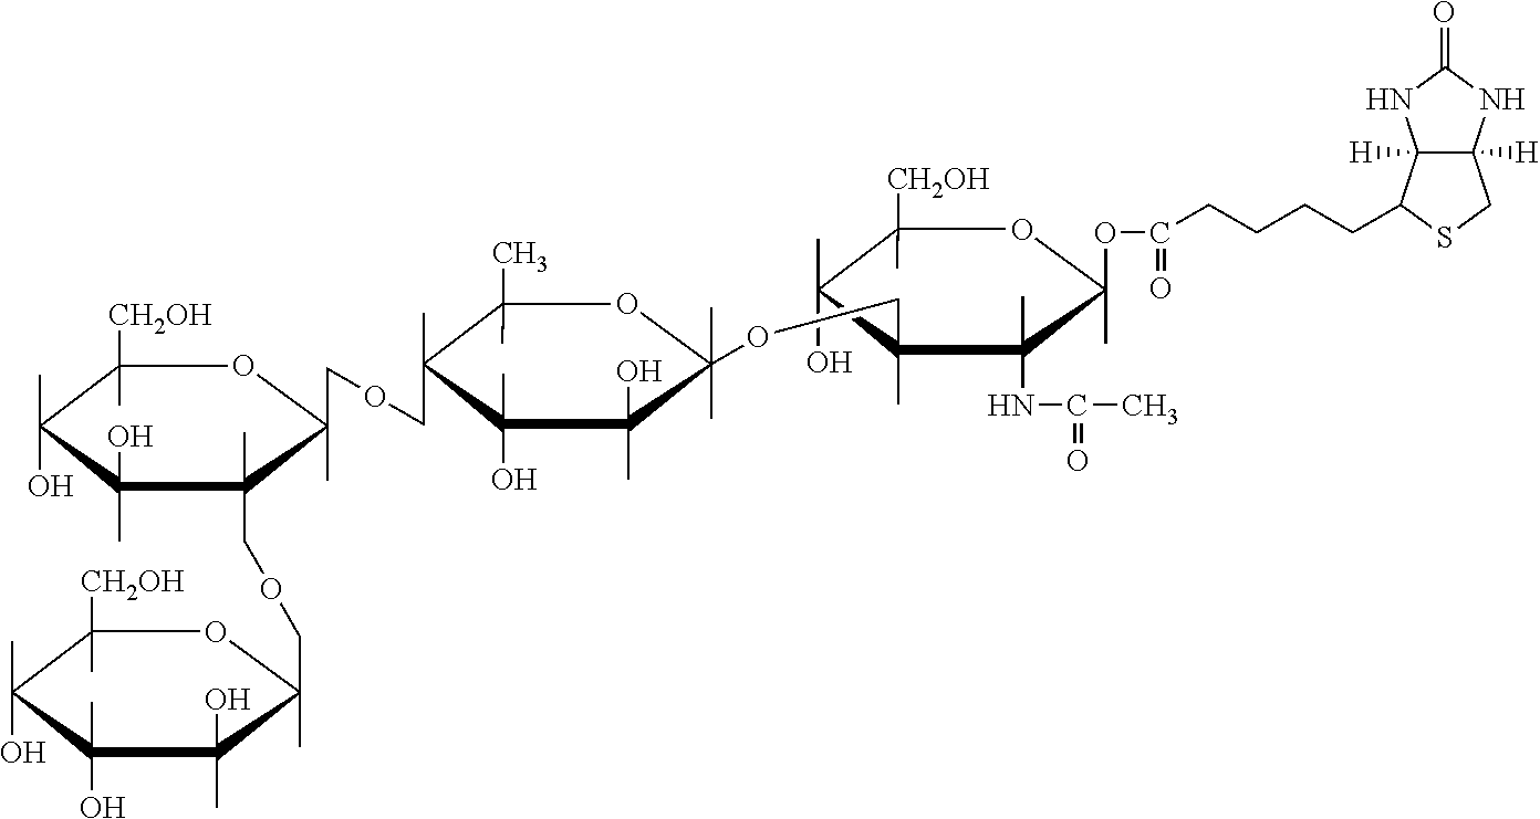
C12([H])C([H])(NC(=O)N1)CSC2CCCCC(=O)OC1(C)C(C)(NC(=O)C)C(C)(COC2(C)(C)C(O)(C)C(O)(C)C(C)(COCC3(C)C(C)(COCC4(C)C(O)(C)C(O)(C)C(C)(O)C([CH2OH])(C)O4)C(C)(O)C(C)(O)C([CH2OH])(C)O3)C(C)(C)O2)C(C)(O)C([CH2OH])(C)O1
